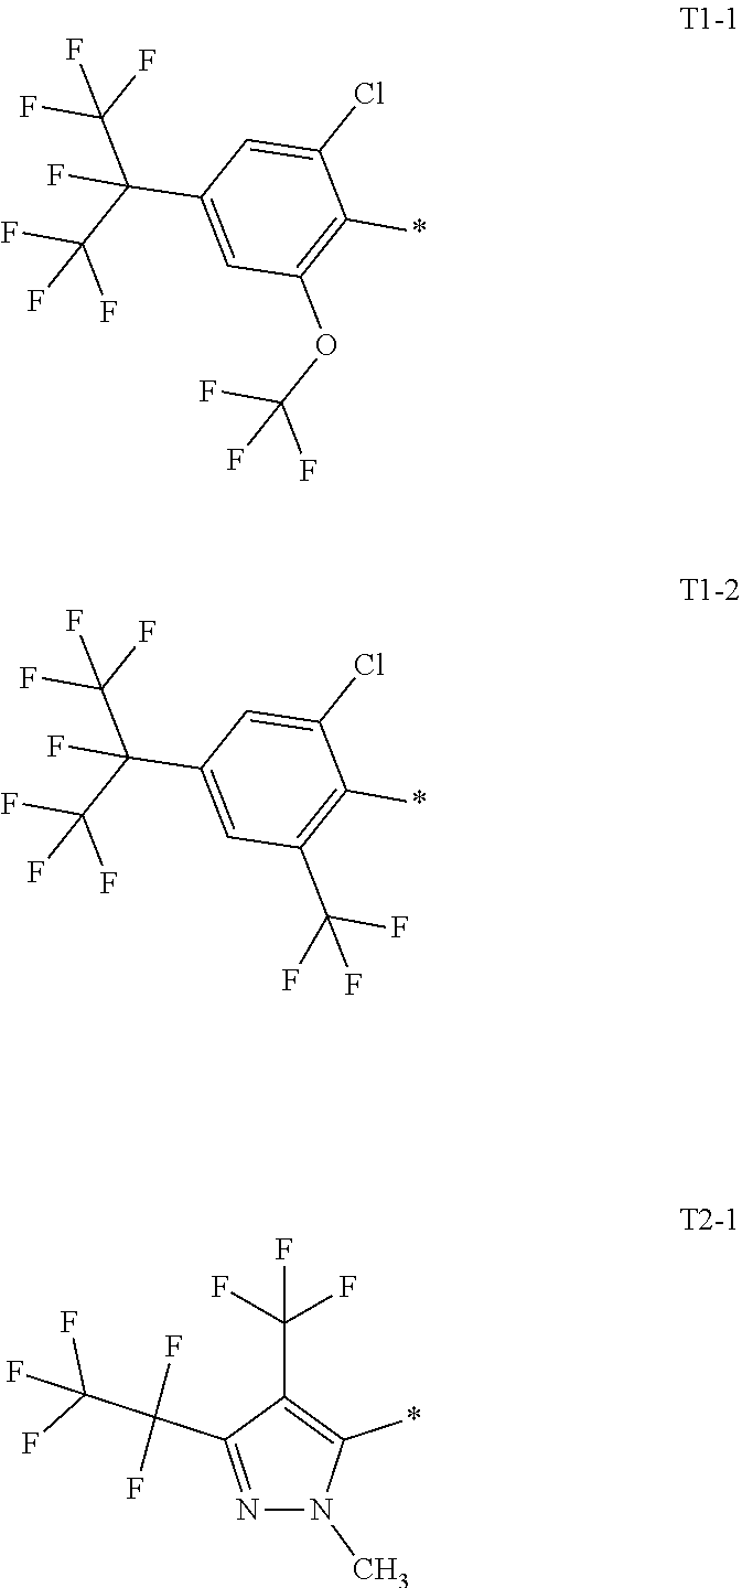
C1=C(C(C(F)(F)F)(C(F)(F)F)F)C=C(Cl)C(*)=C1OC(F)(F)F.C1=C(C(C(F)(F)F)(C(F)(F)F)F)C=C(Cl)C(*)=C1C(F)(F)F.N1=C(C(F)(C(F)(F)F)F)C(C(F)(F)F)=C(*)N1C
